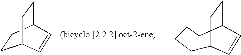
C1C2CCC(CCC1)C=C2.C1CC2CCC1C=C2
